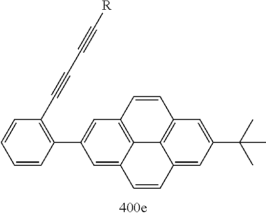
C1=CC=CC(C2=CC3=C4C(=C2)C=CC2=CC(C(C)(C)C)=CC(=C42)C=C3)=C1C#CC#C[R]
